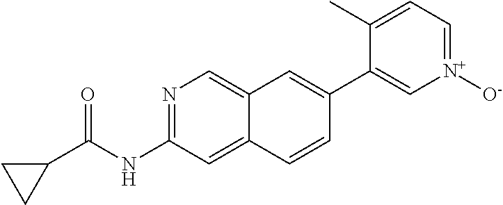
N1=C(NC(C2CC2)=O)C=C2C(=C1)C=C(C1=C[N+]([O-])=CC=C1C)C=C2
